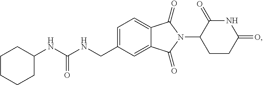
C1=C(CNC(NC2CCCCC2)=O)C=C2C(=C1)C(=O)N(C1CCC(=O)NC1=O)C2=O
